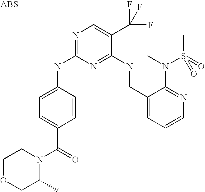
C1(NC2=NC=C(C(F)(F)F)C(NCC3=CC=CN=C3N(C)S(C)(=O)=O)=N2)=CC=C(C(=O)N2CCOCC2C)C=C1
